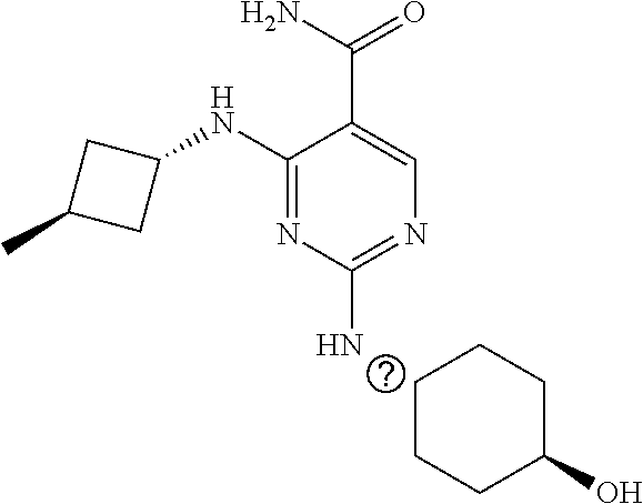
C1(NC2CC(C)C2)=NC(N)=NC=C1C(N)=O.C1CCC(O)CC1
